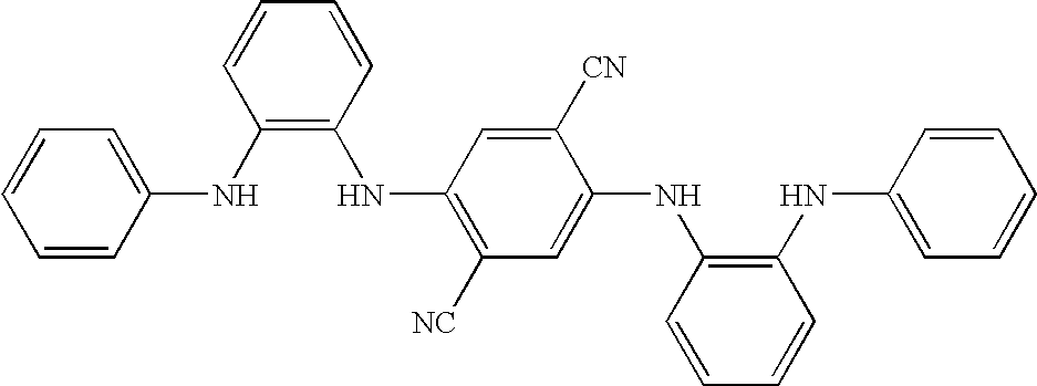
C1=CC(NC2=C(NC3=C([NC])C=C(NC4=C(NC5=CC=CC=C5)C=CC=C4)C([CN])=C3)C=CC=C2)=CC=C1
